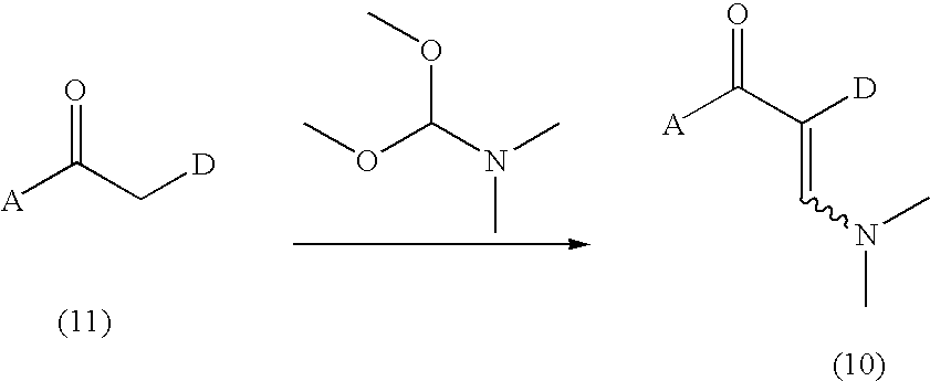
[A]C(C[D])=O.[A]C(C([D])=CN(C)C)=O.COC(N(C)C)OC
